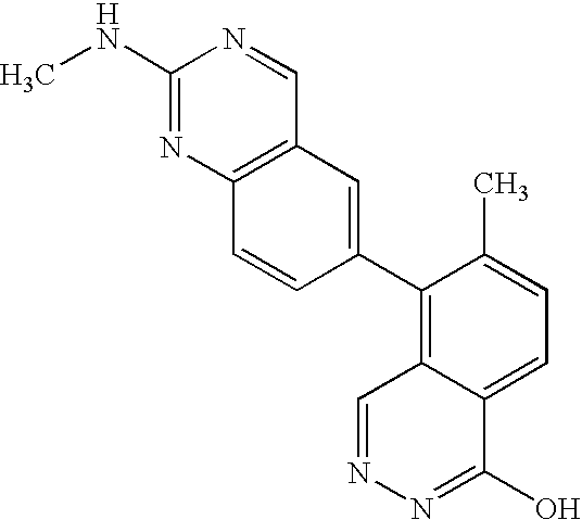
CNC1=NC2=C(C=N1)C=C(C1=C3C(=CC=C1C)C(O)=NN=C3)C=C2
